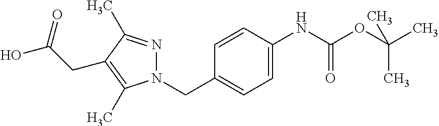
C(N1N=C(C)C(CC(O)=O)=C1C)C1=CC=C(NC(OC(C)(C)C)=O)C=C1
